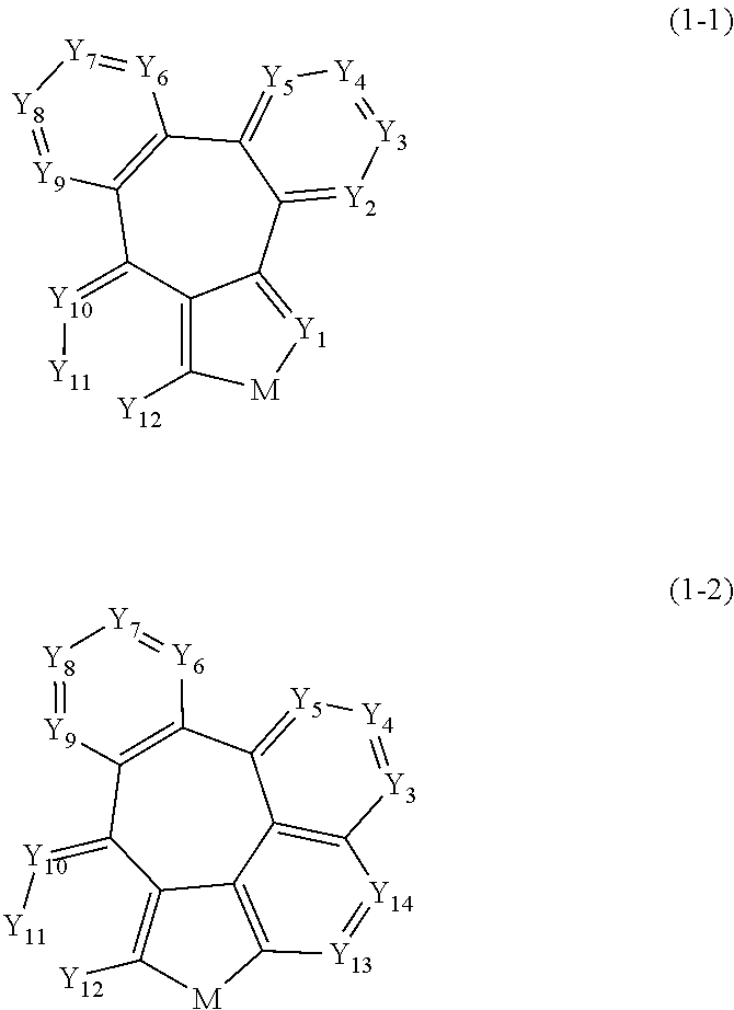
C12=C([Y12])[M][Y1]=C1C1=[Y2][Y3]=[Y4][Y5]=C1C1=C(C2=[Y10][Y11])[Y9]=[Y8][Y7]=[Y6]1.C12=C([Y12])[M]C3=C1C1=C([Y3]=[Y4][Y5]=C1C1=C(C2=[Y10][Y11])[Y9]=[Y8][Y7]=[Y6]1)[Y14]=[Y13]3
